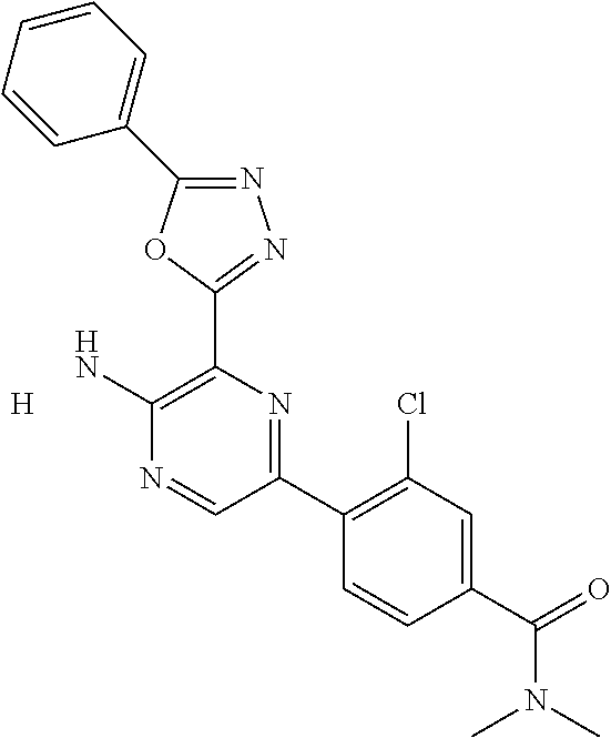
N1=C(C2=CC=CC=C2)OC(C2=C(N)N=CC(C3=C(Cl)C=C(C(=O)N(C)C)C=C3)=N2)=N1.[H]
